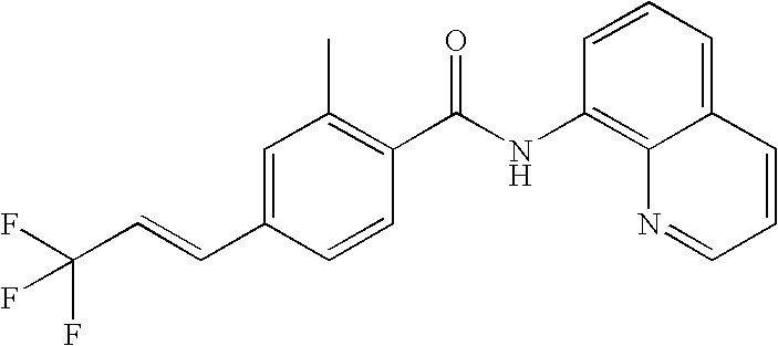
C1=C(C=CC(F)(F)F)C=CC(C(NC2=C3C(=CC=C2)C=CC=N3)=O)=C1C
